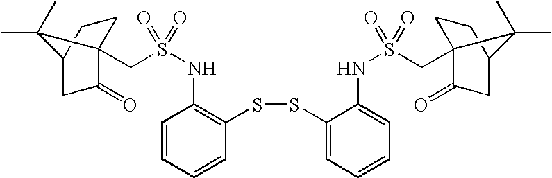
C1=CC=CC(SSC2=CC=CC=C2NS(CC23CCC(CC2=O)C3(C)C)(=O)=O)=C1NS(CC12CCC(CC1=O)C2(C)C)(=O)=O
